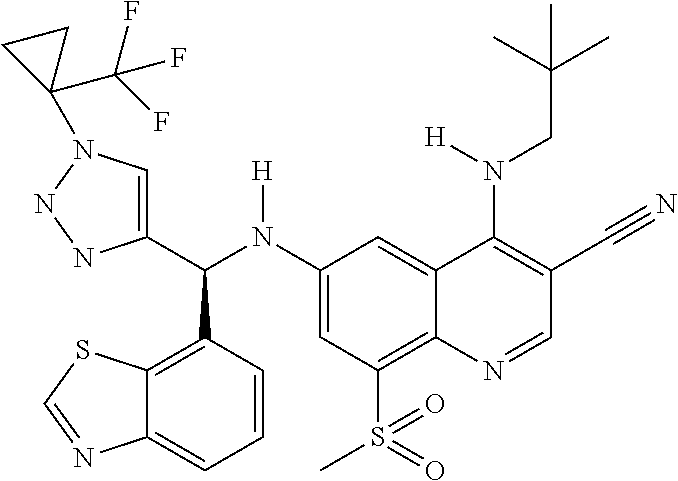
C1(N(C(C2=CN(C3(C(F)(F)F)CC3)NN2)C2=C3C(=CC=C2)N=CS3)[H])=CC(S(C)(=O)=O)=C2C(=C1)C(N(CC(C)(C)C)[H])=C(C#N)C=N2
